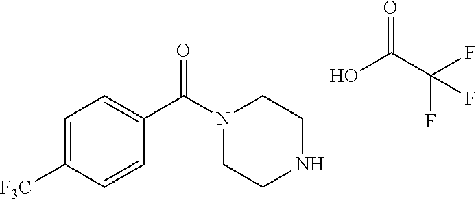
C1=C([F3C])C=CC(C(N2CCNCC2)=O)=C1.OC(C(F)(F)F)=O
